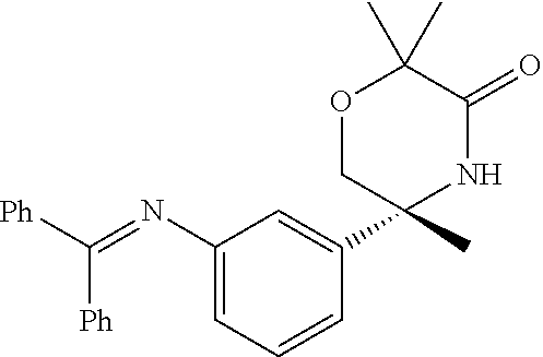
C1(N=C([Ph])[Ph])=CC=CC(C2(C)NC(=O)C(C)(C)OC2)=C1
